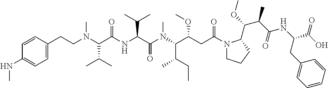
C1(NC)=CC=C(CCN(C(C(NC(C(N(C(C(CC(N2CCCC2C(OC)C(C(NC(C(O)=O)CC2=CC=CC=C2)=O)C)=O)OC)C(CC)C)C)=O)C(C)C)=O)C(C)C)C)C=C1
